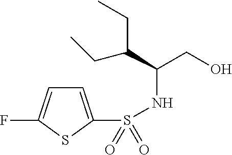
N(S(=O)(=O)C1=CC=C(F)S1)C(C(CC)CC)CO
